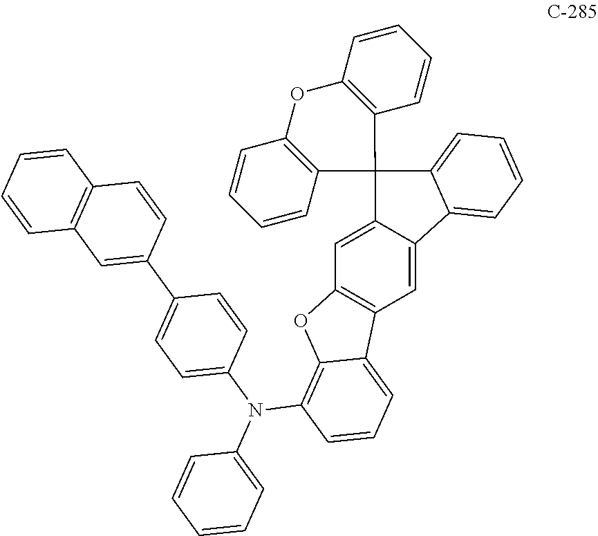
C1=C2C(=CC3=C1OC1=C(N(C4=CC=CC=C4)C4=CC=C(C5=CC6=C(C=C5)C=CC=C6)C=C4)C=CC=C31)C1=CC=CC=C1C21C2=C(C=CC=C2)OC2=C1C=CC=C2
